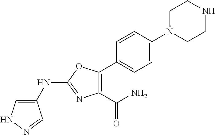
C1(NC2=NC(C(=O)N)=C(C3=CC=C(N4CCNCC4)C=C3)O2)=CNN=C1
